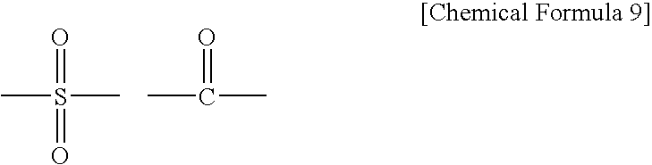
O=S(=O)(C)C.O=C(C)C
